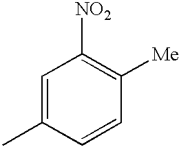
C1=C(C)C=CC([Me])=C1[NO2]
